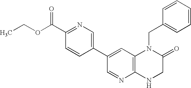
C1=C(C2=CC3=C(N=C2)NCC(=O)N3CC2=CC=CC=C2)C=CC(C(OCC)=O)=N1
